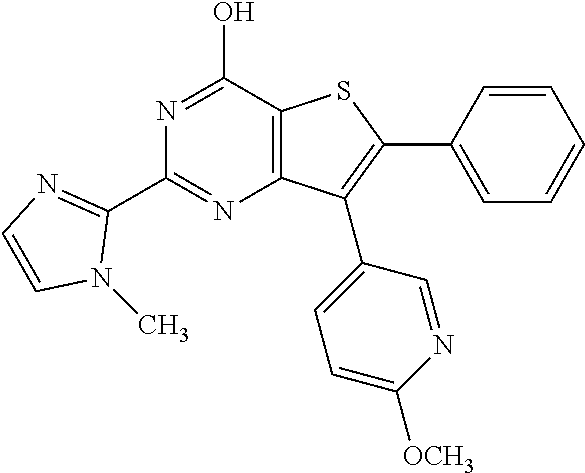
N1=C(O)C2=C(N=C1C1=NC=CN1C)C(C1=CC=C([OCH3])N=C1)=C(C1=CC=CC=C1)S2
